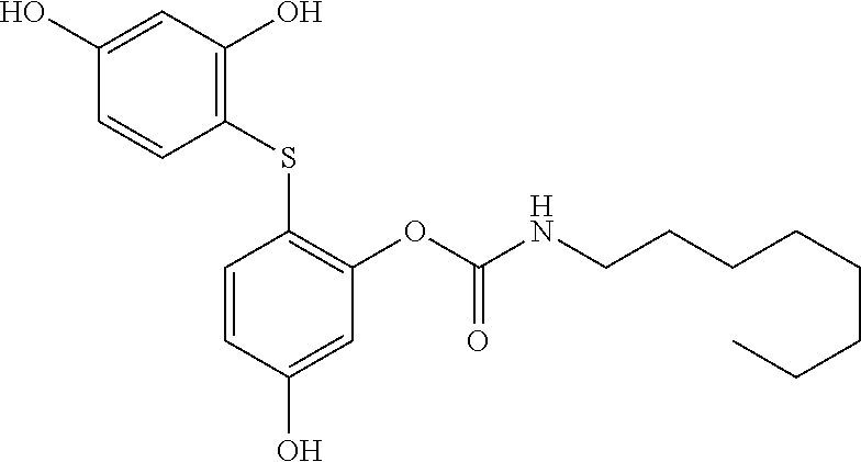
C1=CC(O)=CC(OC(NCCCCCCCC)=O)=C1SC1=C(O)C=C(O)C=C1
